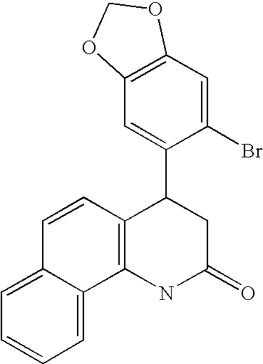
C12=C(NC(=O)CC1C1=CC3=C(C=C1Br)OCO3)C1=CC=CC=C1C=C2
